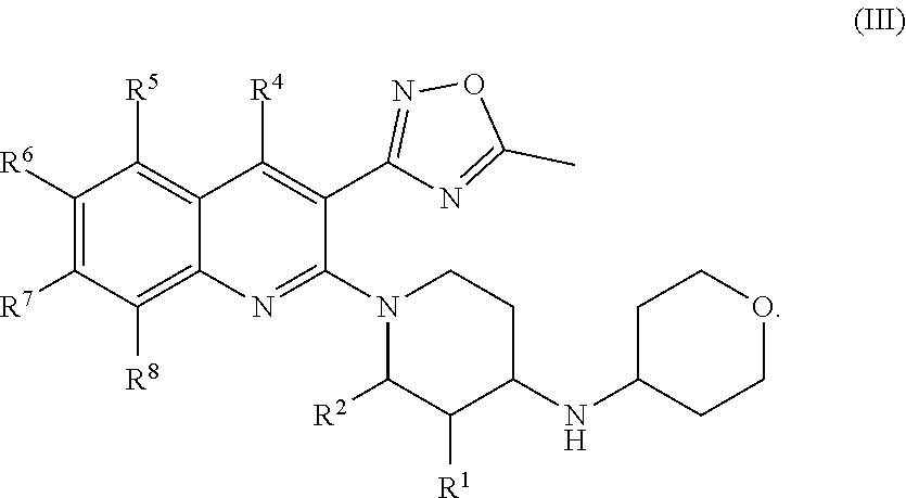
C1([R6])=C([R7])C([R8])=C2C(=C1[R5])C([R4])=C(C1=NOC(C)=N1)C(N1CCC(NC3CCOCC3)C([R1])C1[R2])=N2
